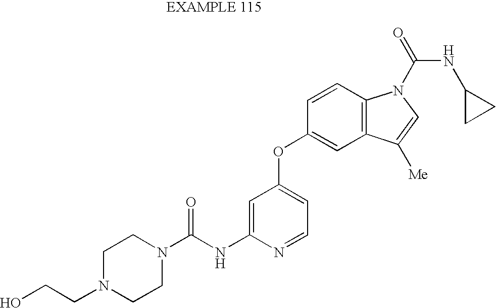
C1=C(NC(N2CCN(CCO)CC2)=O)N=CC=C1OC1=CC2=C(C=C1)N(C(=O)NC1CC1)C=C2[Me]
